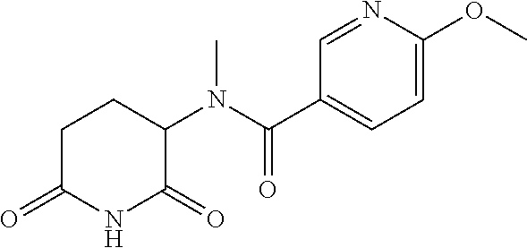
C1C(=O)NC(=O)C(N(C(C2=CC=C(OC)N=C2)=O)C)C1
